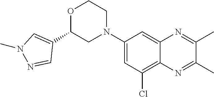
C1(N2CCOC(C3=CN(C)N=C3)C2)=CC(Cl)=C2C(=C1)N=C(C)C(C)=N2
